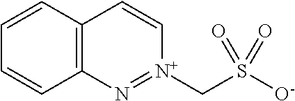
C12=C(C=CC=C1)C=C[N+](CS([O-])(=O)=O)=N2
